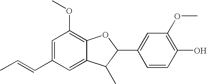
C1=C(C=CC)C=C2C(=C1OC)OC(C1=CC(OC)=C(O)C=C1)C2C
